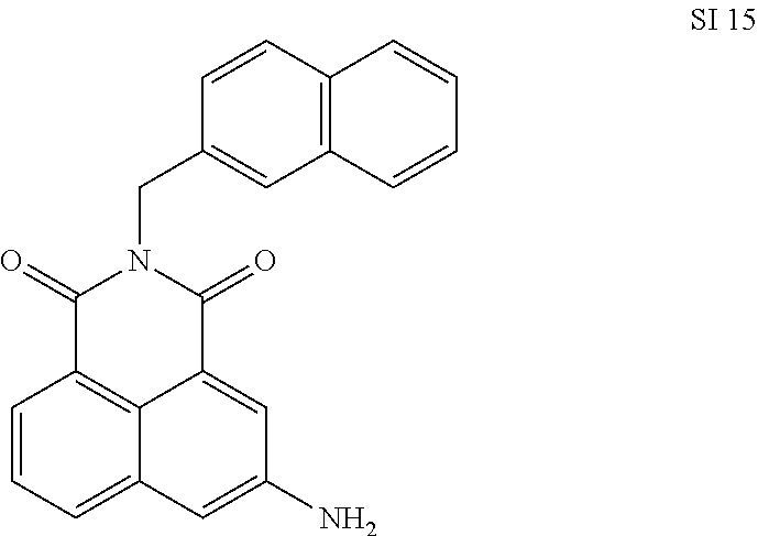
C1=CC=C2C3=C1C(=O)N(CC1=CC4=C(C=C1)C=CC=C4)C(=O)C3=CC(N)=C2
